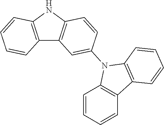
C12=C(NC3=C1C=C(N1C4=C(C5=C1C=CC=C5)C=CC=C4)C=C3)C=CC=C2
